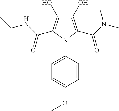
C1(O)=C(C(N(C)C)=O)N(C2=CC=C(OC)C=C2)C(C(NCC)=O)=C1O
